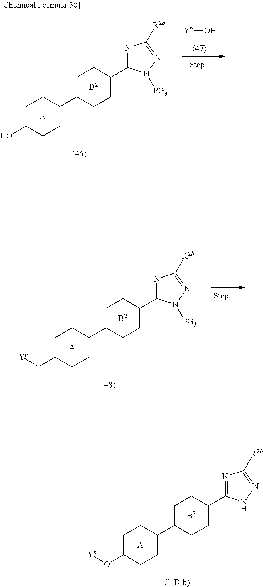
C1CC(C2=NC([R2b])=NN2[PG3])CCC1C1CCC(O[Yb])CC1.[B2].[A].C1CC(C2=NC([R2b])=NN2)CCC1C1CCC(O[Yb])CC1.[B2].[(1-B-b)].[A].C1CC(C2=NC([R2b])=NN2[PG3])CCC1C1CCC(O)CC1.[B2].[A].[Yb]O
